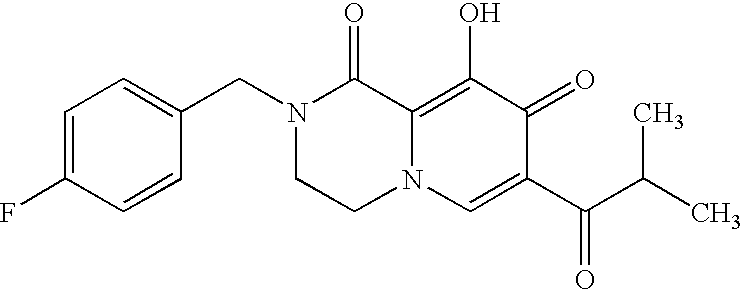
C1=C(F)C=CC(CN2CCN3C(=C(O)C(=O)C(C(=O)C(C)C)=C3)C2=O)=C1
